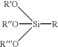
[Si]([R])([RO])([RO])[RO]
